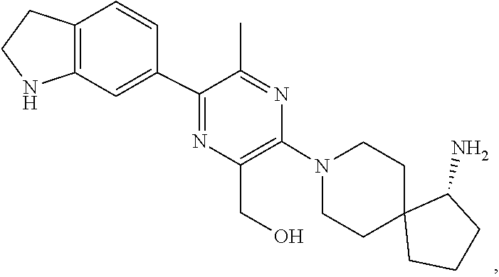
C1C2(CCCC2N)CCN(C2=C(CO)N=C(C3=CC4=C(C=C3)CCN4)C(C)=N2)C1
